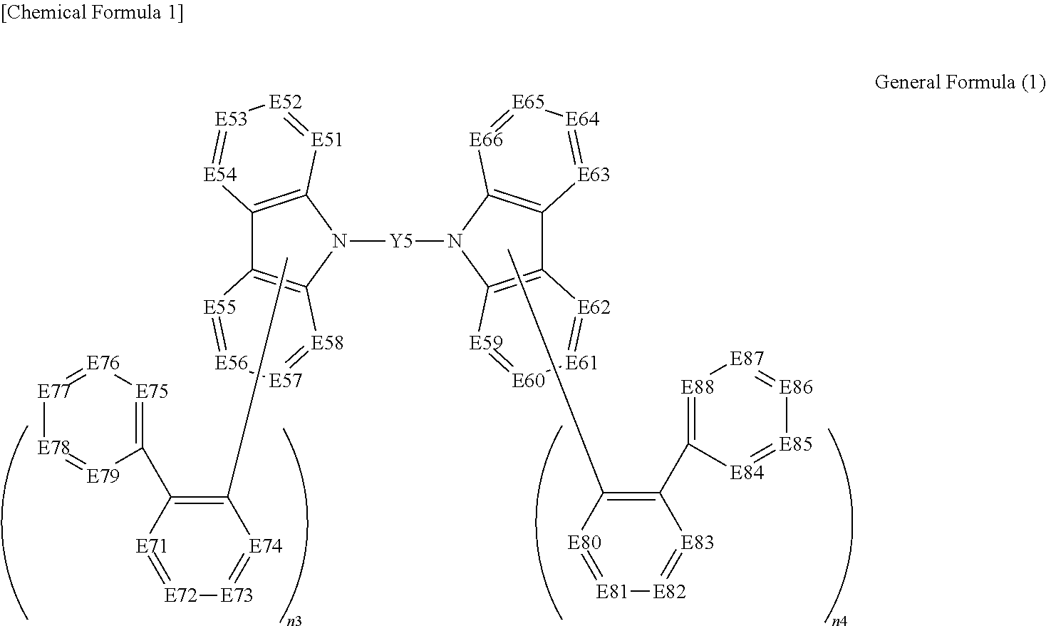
C12=C(N([Y5]N3C4=C(C5=C3[E66]=[E65][E64]=[E63]5)[E62]=[E61][E60]=[E59]4)C3=C1[E55]=[E56][E57]=[E58]3)[E51]=[E52][E53]=[E54]2.CC1=C(C2=[E88][E87]=[E86][E85]=[E84]2)[E83]=[E82][E81]=[E80]1.CC1=C(C2=[E75][E76]=[E77][E78]=[E79]2)[E71]=[E72][E73]=[E74]1
